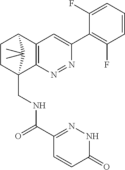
N1=NC2=C(C=C1C1=C(F)C=CC=C1F)C1CCC2(CNC(C2=NNC(=O)C=C2)=O)C1(C)C
